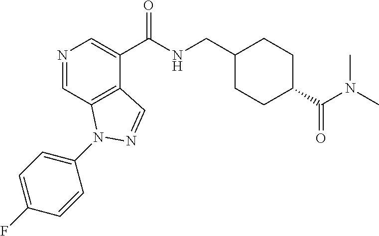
N1=CC2=C(C(C(NCC3CCC(C(=O)N(C)C)CC3)=O)=C1)C=NN2C1=CC=C(F)C=C1
